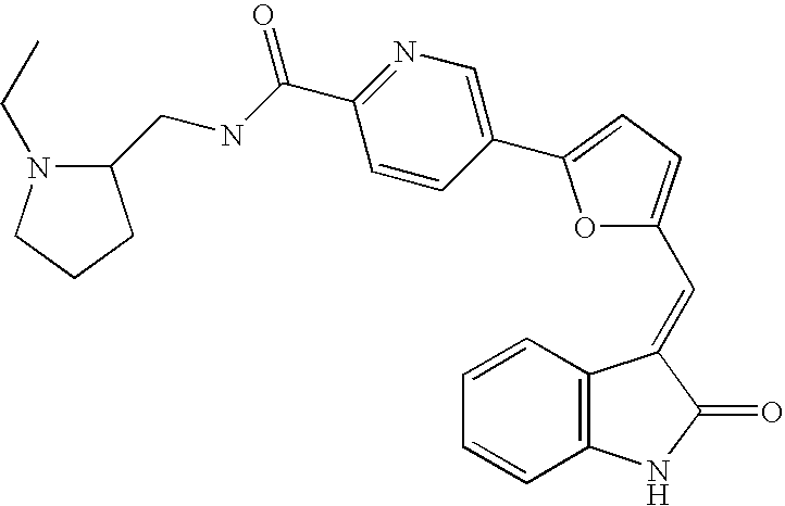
C1=CC2=C(C=C1)NC(=O)C2=CC1=CC=C(C2=CN=C(C(=O)NCC3N(CC)CCC3)C=C2)O1
